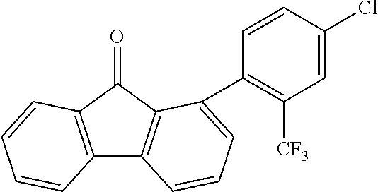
C12=C(C=CC=C1)C(=O)C1=C2C=CC=C1C1=C([CF3])C=C(Cl)C=C1
